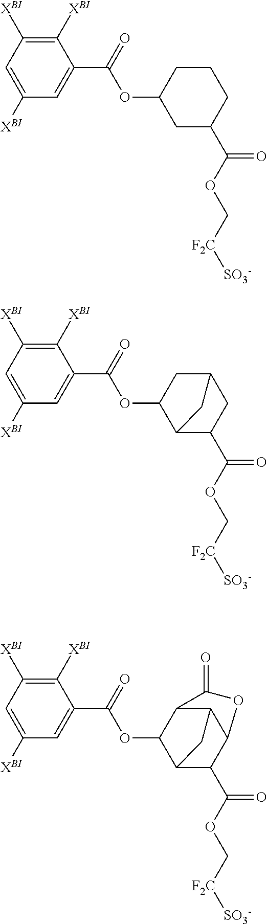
C1([XBI])=C([XBI])C=C([XBI])C=C1C(=O)OC1CCCC(C(OC[F2C][SO3-])=O)C1.C1([XBI])=C([XBI])C=C([XBI])C=C1C(=O)OC1CC2CC(C(OC[F2C][SO3-])=O)C1C2.C1([XBI])=C([XBI])C=C([XBI])C=C1C(=O)OC1C2C3C(C(C(OC[F2C][SO3-])=O)C1C3)OC2=O
